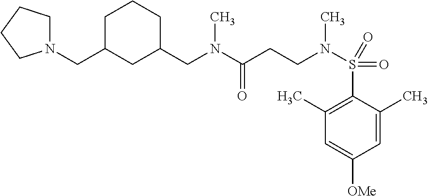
C1C(CN2CCCC2)CC(CN(C(=O)CCN(C)S(=O)(=O)C2=C(C)C=C([OMe])C=C2C)C)CC1
